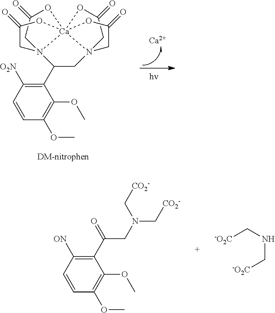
C1=CC([O2N])=C(C2CN34CC(=O)O[Ca]356(N2(CC(=O)O5)CC(=O)O6)OC(=O)C4)C(OC)=C1OC.[Ca].C1=CC([ON])=C(C(CN(C[CO2-])C[CO2-])=O)C(OC)=C1OC.[-O2C]CNC[-O2C]
